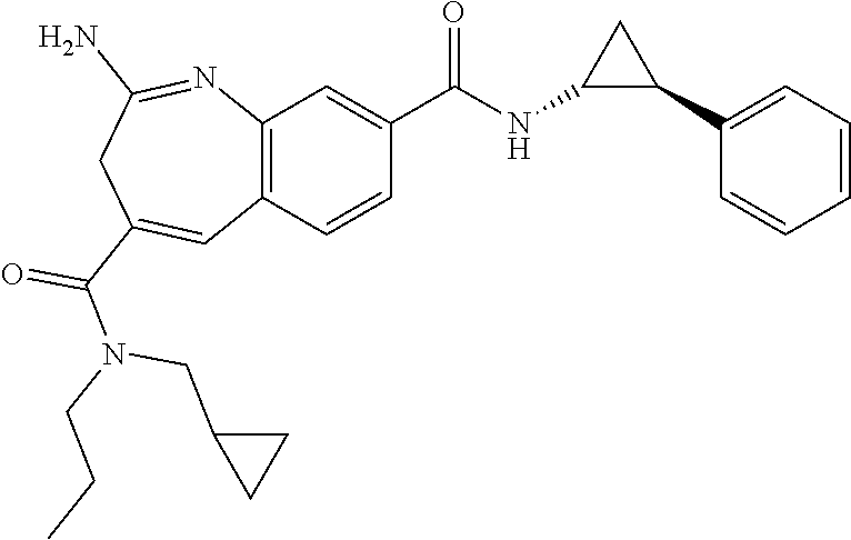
C12=C(C=CC(C(NC3C(C4=CC=CC=C4)C3)=O)=C1)C=C(C(=O)N(CC1CC1)CCC)CC(N)=N2
